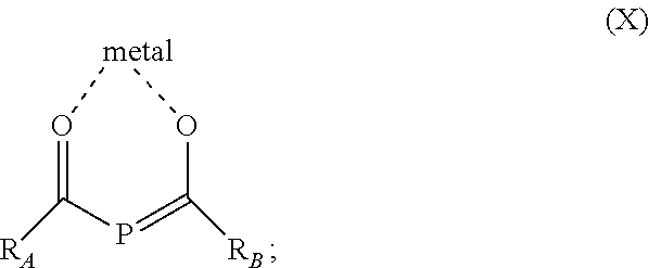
O1=C([RA])P=C([RB])O[metal]1
